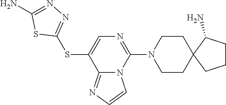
C1(SC2=CN=C(N3CCC4(CC3)CCCC4N)N3C2=NC=C3)=NN=C(N)S1
